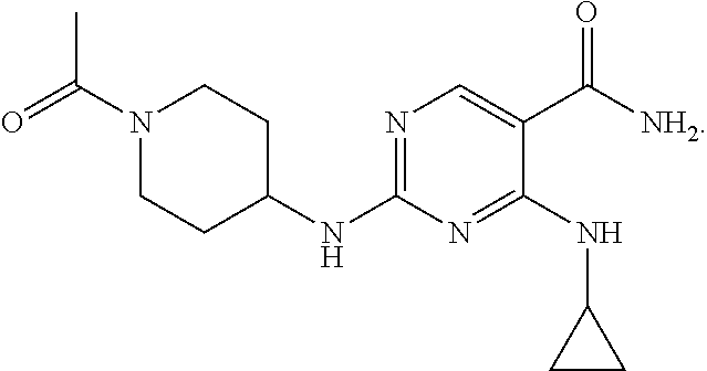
N1=C(NC2CCN(C(=O)C)CC2)N=C(NC2CC2)C(C([NH2])=O)=C1
